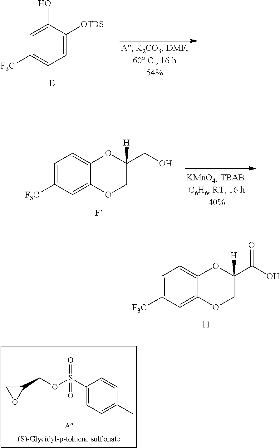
C1=C([F3C])C=C2C(=C1)OC(C(O)=O)([H])CO2.C1(COS(C2=CC=C(C)C=C2)(=O)=O)CO1.C1=C(O)C([OTBS])=CC=C1[F3C].C1=C([F3C])C=C2C(=C1)OC(CO)([H])CO2
